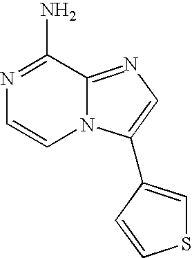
NC1=NC=CN2C1=NC=C2C1=CSC=C1
